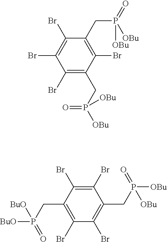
C1(CP([OBu])([OBu])=O)=C(Br)C(CP([OBu])(=O)[OBu])=C(Br)C(Br)=C1Br.C1(Br)=C(Br)C(CP([BuO])(=O)[BuO])=C(Br)C(Br)=C1CP([OBu])(=O)[OBu]
